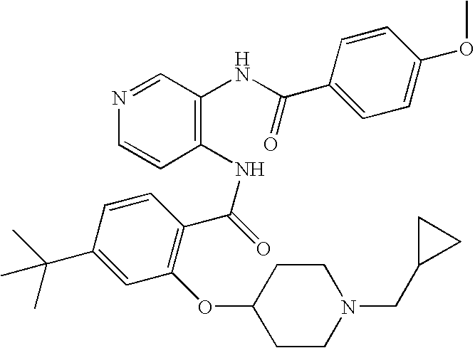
N1=CC(NC(C2=CC=C(OC)C=C2)=O)=C(NC(=O)C2=C(OC3CCN(CC4CC4)CC3)C=C(C(C)(C)C)C=C2)C=C1
